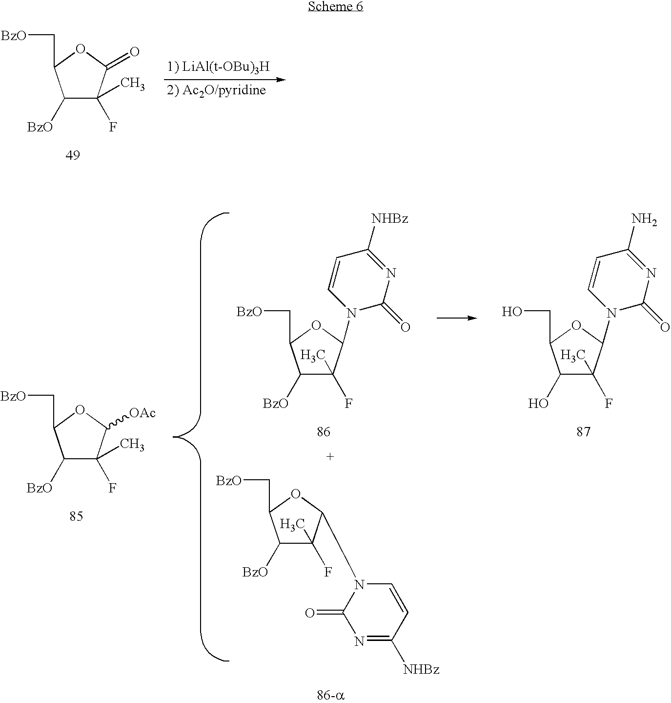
C1([BzO])C(F)(C)C(=O)OC1C[BzO].C1([BzO])C(F)(C)C([OAc])OC1C[BzO].C1([BzO])C(F)(C)C(N2C(=O)N=C([NHBz])C=C2)OC1C[BzO].C1(O)C(F)(C)C(N2C(=O)N=C(N)C=C2)OC1CO.C1([BzO])C(F)(C)C(N2C=CC([NHBz])=NC2=O)OC1C[BzO]
